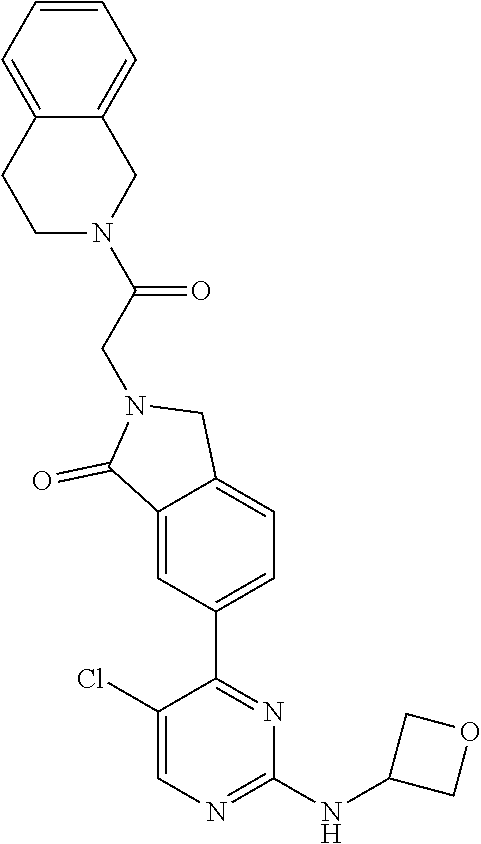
C1(Cl)=CN=C(NC2COC2)N=C1C1=CC=C2C(=C1)C(=O)N(CC(N1CC3=CC=CC=C3CC1)=O)C2
